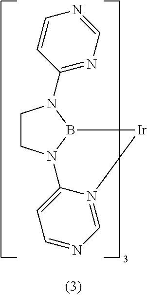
C1CN2B(N1C1=NC=NC=C1)[Ir]N1=CN=CC=C21
